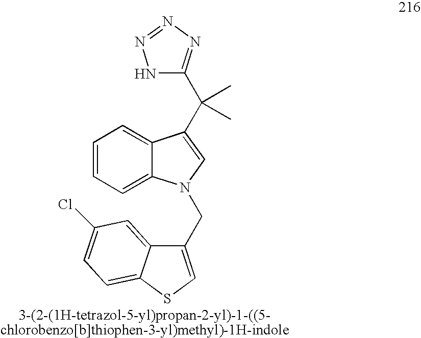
C12=CC=CC=C1N(CC1=CSC3=CC=C(Cl)C=C13)C=C2C(C1=NN=NN1)(C)C
